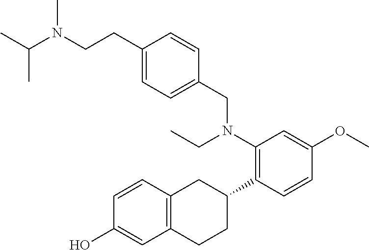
OC1=CC2=C(C=C1)CC(C1=C(N(CC)CC3=CC=C(CCN(C(C)C)C)C=C3)C=C(OC)C=C1)CC2
